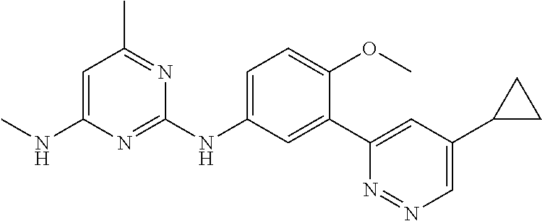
C1=C(NC)N=C(NC2=CC=C(OC)C(C3=CC(C4CC4)=CN=N3)=C2)N=C1C
